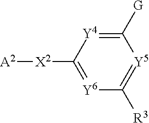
[Y6]1=C([X2][A2])[Y4]=C([G])[Y5]=C1[R3]
